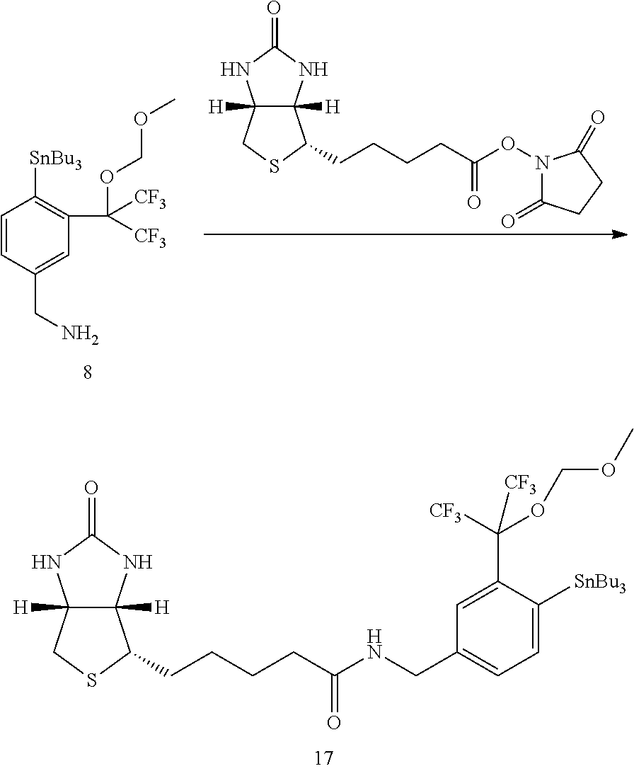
C(ON1C(=O)CCC1=O)(CCCCC1C2([H])C([H])(NC(=O)N2)CS1)=O.C1=CC(CN)=CC(C([CF3])(OCOC)[CF3])=C1[SnBu3].C(NCC1=CC=C([SnBu3])C(C(OCOC)([CF3])[CF3])=C1)(CCCCC1C2([H])C([H])(NC(=O)N2)CS1)=O
